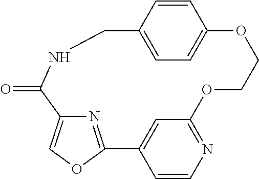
N1=C2OC=C1C(=O)NCC1=CC=C(OCCOC3=NC=CC2=C3)C=C1
